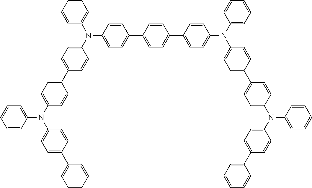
C1=CC=CC(N(C2=CC=C(C3=CC=CC=C3)C=C2)C2=CC=C(C3=CC=C(N(C4=CC=CC=C4)C4=CC=C(C5=CC=C(C6=CC=C(N(C7=CC=C(C8=CC=C(N(C9=CC=C(C%10=CC=CC=C%10)C=C9)C9=CC=CC=C9)C=C8)C=C7)C7=CC=CC=C7)C=C6)C=C5)C=C4)C=C3)C=C2)=C1
